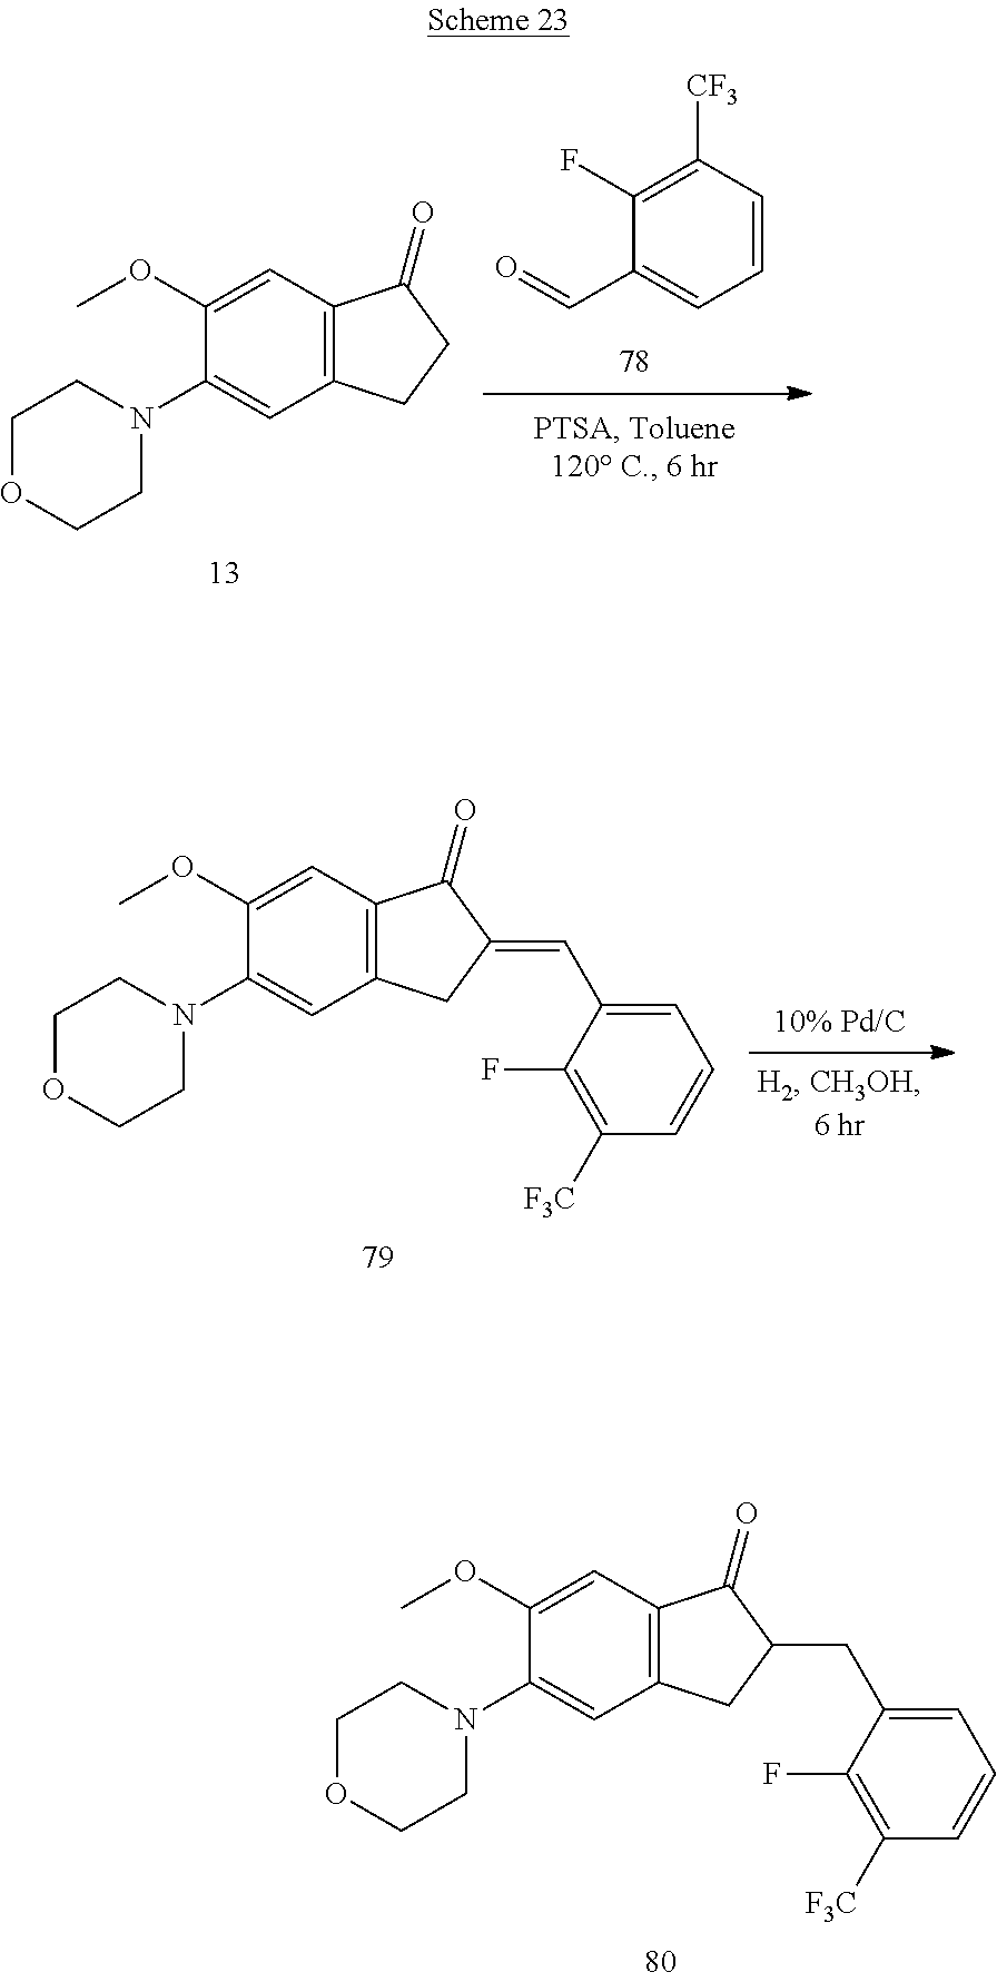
C1(F)=C([CF3])C=CC=C1C=O.C12=C(CCC1=O)C=C(N1CCOCC1)C(OC)=C2.C1=C(C=C2CC3=C(C2=O)C=C(OC)C(N2CCOCC2)=C3)C(F)=C([F3C])C=C1.C1=C(CC2CC3=C(C2=O)C=C(OC)C(N2CCOCC2)=C3)C(F)=C([F3C])C=C1
